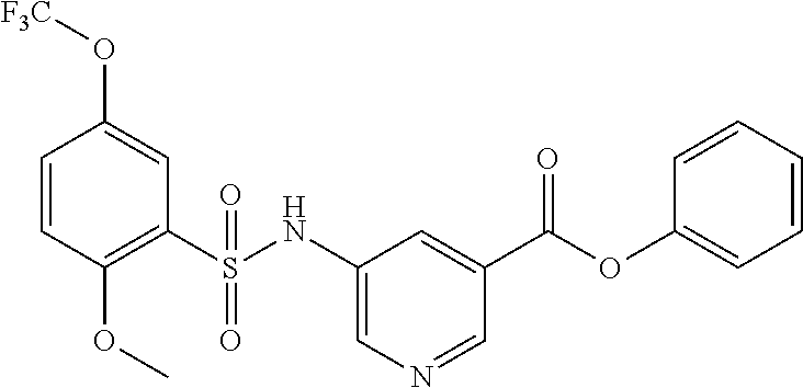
C1=CC(OC)=C(S(NC2=CN=CC(C(OC3=CC=CC=C3)=O)=C2)(=O)=O)C=C1O[F3C]
